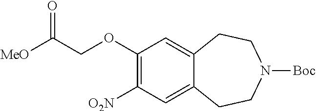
C1([O2N])=C(OCC([MeO])=O)C=C2C(=C1)CCN([Boc])CC2
